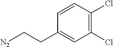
[N2]CCC1=CC(Cl)=C(Cl)C=C1
